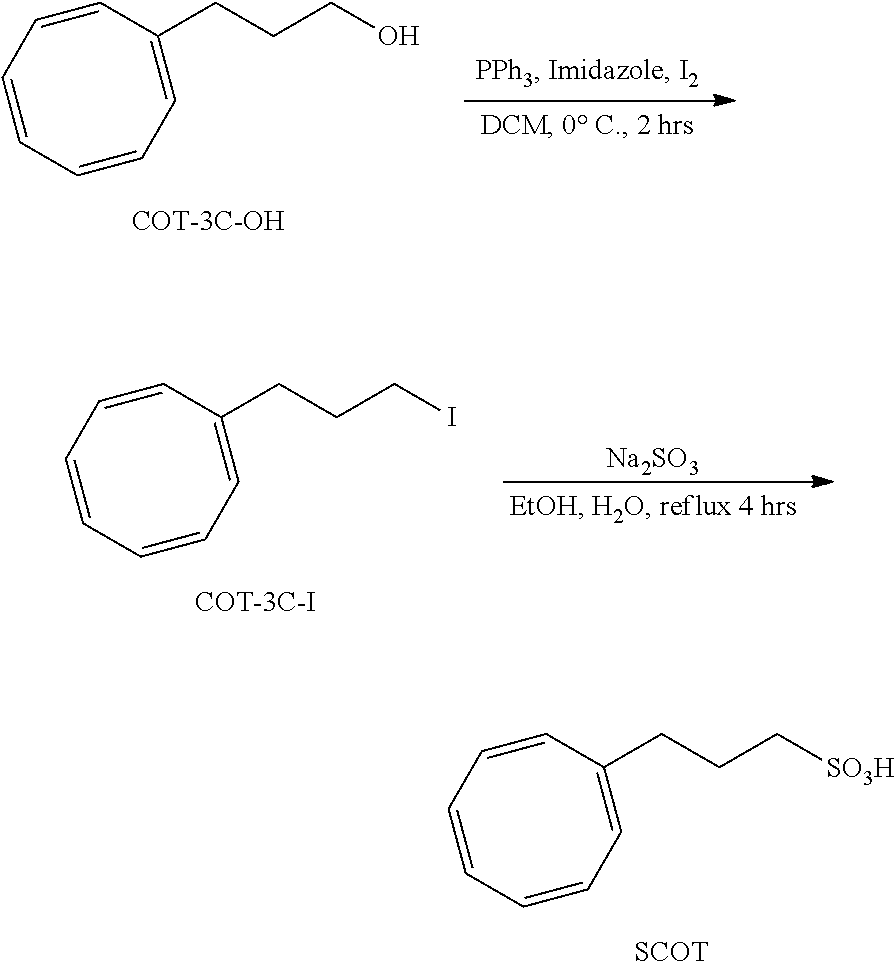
C1=CC=CC=C(CCCO)C=C1.C1=CC=CC=C(CCCI)C=C1.[Na2SO3].C1=CC=CC=C(CCC[SO3H])C=C1.[SCOT]
